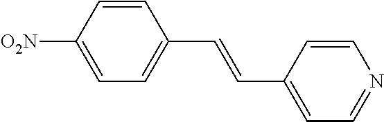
[O2N]C1=CC=C(C=CC2=CC=NC=C2)C=C1
